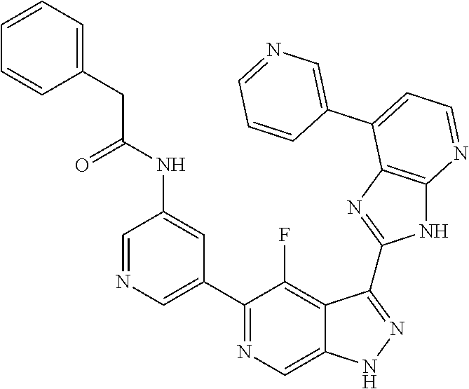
C1=NC=C(C2=NC=C3C(=C2F)C(C2=NC4=C(N2)N=CC=C4C2=CN=CC=C2)=NN3)C=C1NC(CC1=CC=CC=C1)=O
